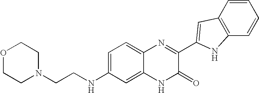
C1=C2C(=CC=C1NCCN1CCOCC1)N=C(C1=CC3=C(C=CC=C3)N1)C(=O)N2
